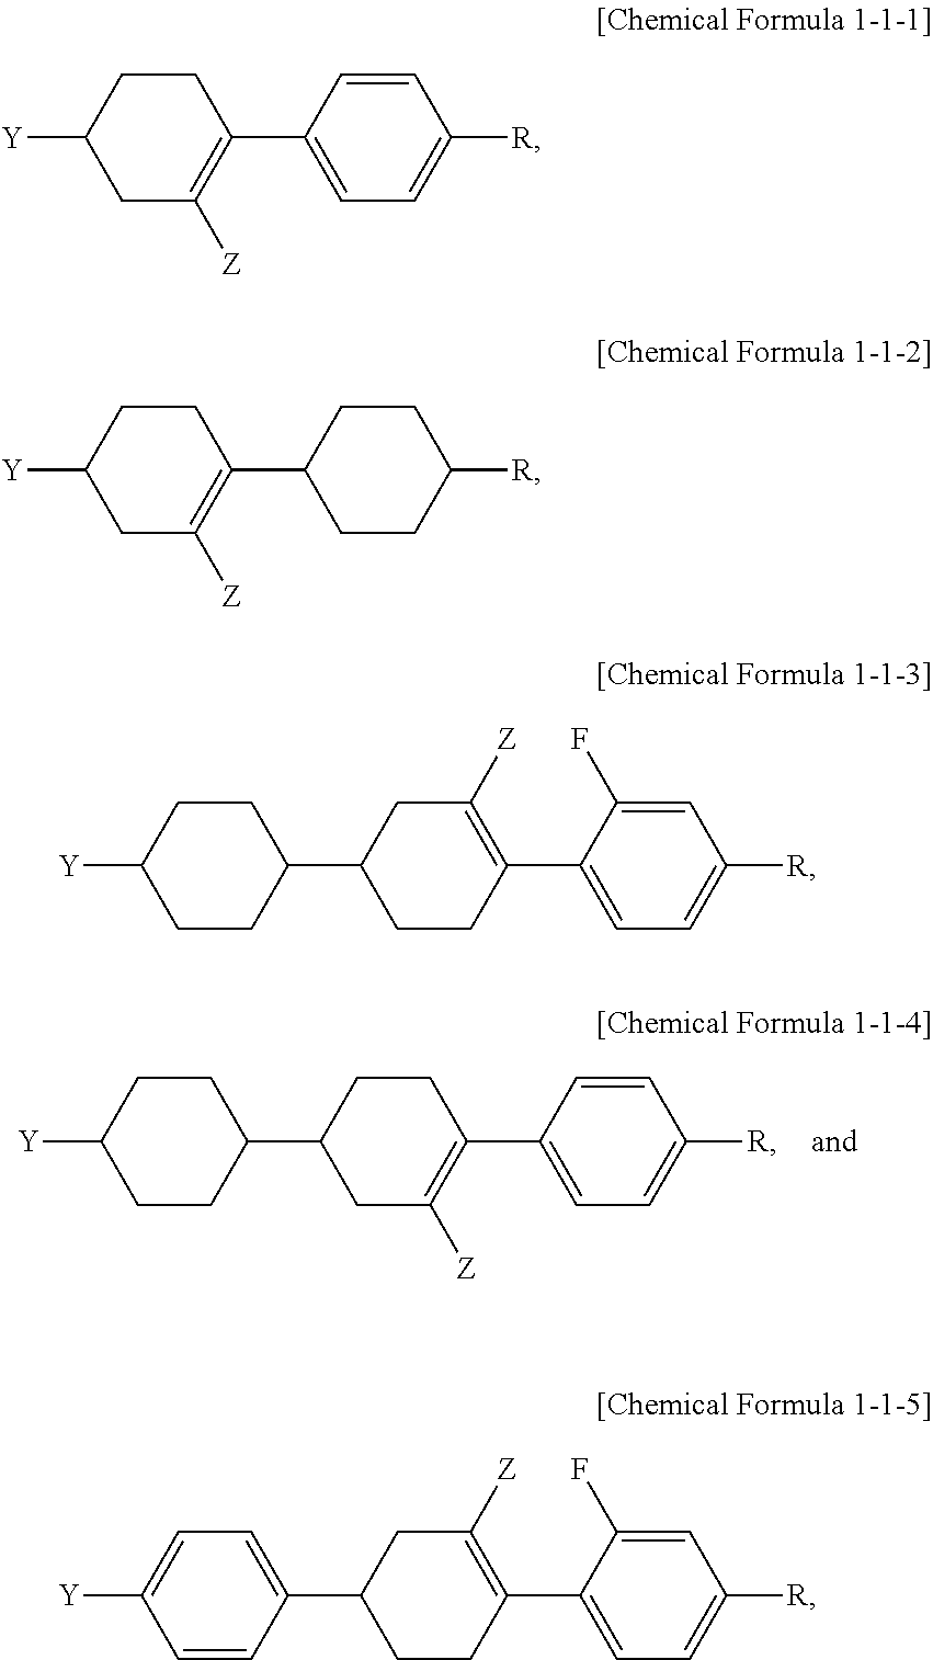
C1([Y])CC([Z])=C(C2=CC=C([R])C=C2)CC1.C1([Y])CC([Z])=C(C2CCC([R])CC2)CC1.C1(C2CCC([Y])CC2)CC([Z])=C(C2=CC=C([R])C=C2)CC1.C1(C2CCC([Y])CC2)CCC(C2=CC=C([R])C=C2F)=C([Z])C1.C1(C2=CC=C([Y])C=C2)CCC(C2=CC=C([R])C=C2F)=C([Z])C1
